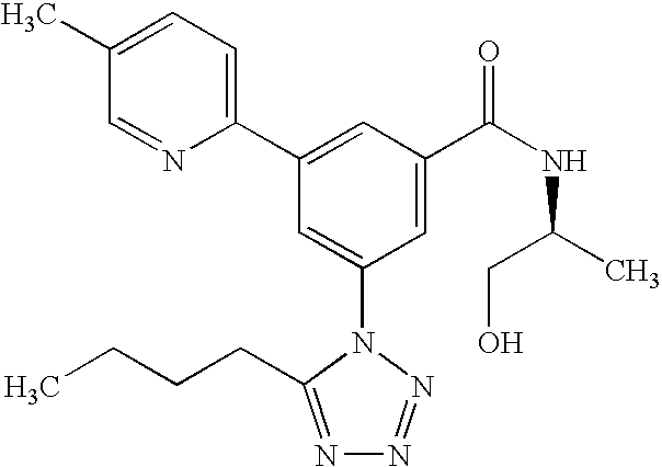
C1(C2=CC(C(NC(C)CO)=O)=CC(N3C(CCCC)=NN=N3)=C2)=CC=C(C)C=N1
